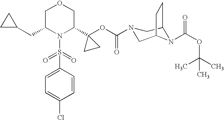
C1=C(S(=O)(=O)N2C(C3(OC(=O)N4CC5N(C(OC(C)(C)C)=O)C(C4)CC5)CC3)COCC2CC2CC2)C=CC(Cl)=C1
